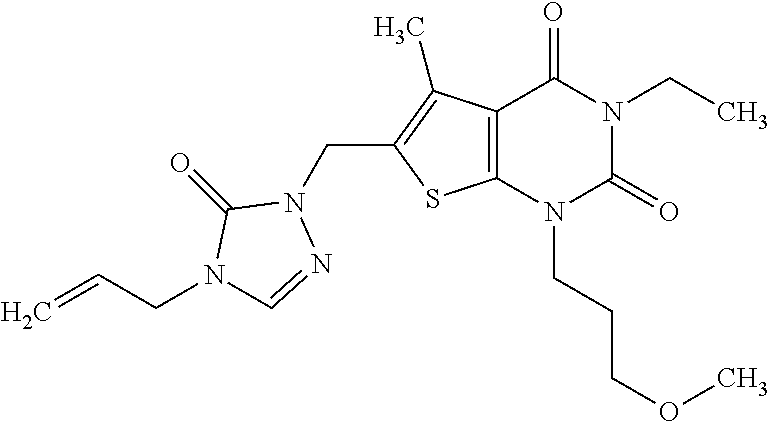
C12=C(N(CCCOC)C(=O)N(CC)C1=O)SC(CN1C(=O)N(CC=C)C=N1)=C2C
